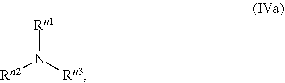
[Rn2]N([Rn3])[Rn1]
